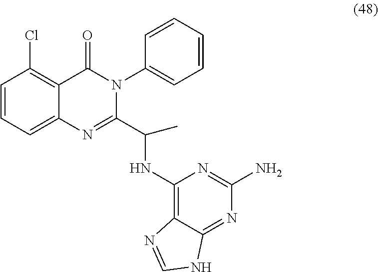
C1=CC=C2C(=C1Cl)C(=O)N(C1=CC=CC=C1)C(C(C)NC1=C3C(=NC(N)=N1)NC=N3)=N2
